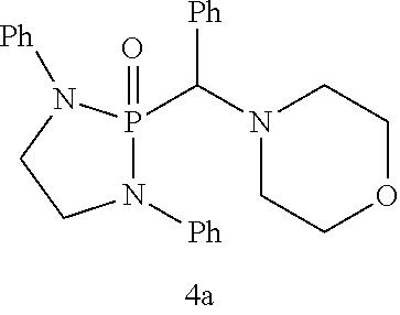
N1([Ph])P(C(N2CCOCC2)[Ph])(=O)N([Ph])CC1
